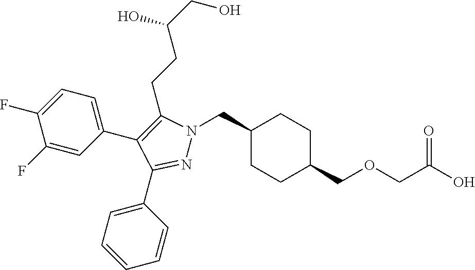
C1(CN2N=C(C3=CC=CC=C3)C(C3=CC=C(F)C(F)=C3)=C2CCC(CO)O)CCC(COCC(O)=O)CC1
